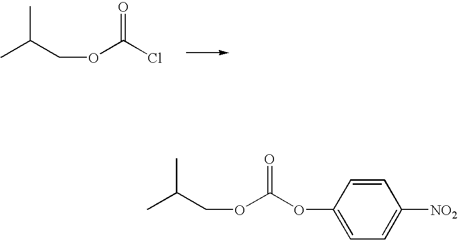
O(C(Cl)=O)CC(C)C.C1=CC(OC(OCC(C)C)=O)=CC=C1[NO2]
